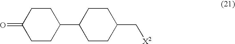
C1(C2CCC(C[X2])CC2)CCC(=O)CC1
